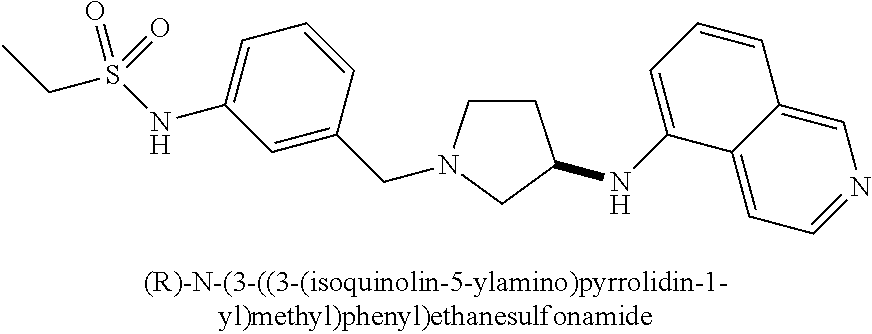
C1CN(CC2=CC(NS(CC)(=O)=O)=CC=C2)CC1NC1=CC=CC2=CN=CC=C12
